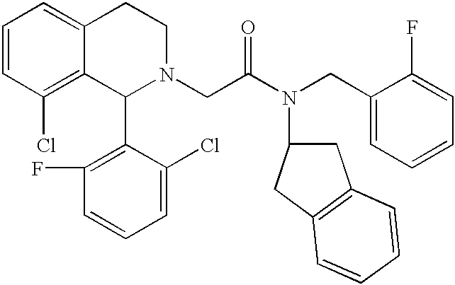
C1=CC(Cl)=C2C(=C1)CCN(CC(N(CC1=CC=CC=C1F)C1CC3=C(C1)C=CC=C3)=O)C2C1=C(F)C=CC=C1Cl
